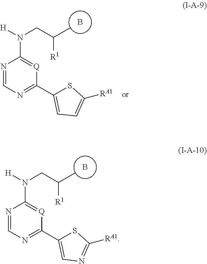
B.N1=CN=C(C2=CN=C([RA1])S2)[Q]=C1N([H])CC(C)[R1].B.N1=CN=C(C2=CC=C([RA1])S2)[Q]=C1N([H])CC(C)[R1]
